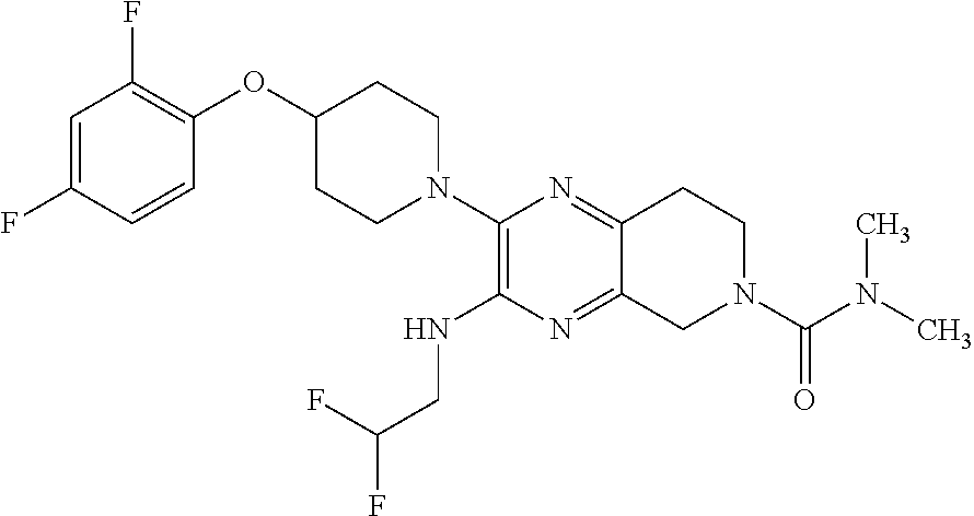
C1=C(F)C=CC(OC2CCN(C3=C(NCC(F)F)N=C4C(=N3)CCN(C(N(C)C)=O)C4)CC2)=C1F
